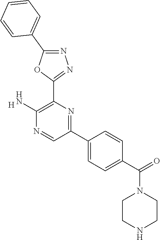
C1(N)=C(C2=NN=C(C3=CC=CC=C3)O2)N=C(C2=CC=C(C(=O)N3CCNCC3)C=C2)C=N1.[H]
